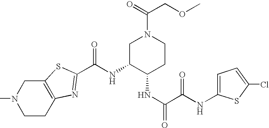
C(NC1C(NC(=O)C(NC2=CC=C(Cl)S2)=O)CCN(C(=O)COC)C1)(=O)C1=NC2=C(S1)CN(C)CC2
